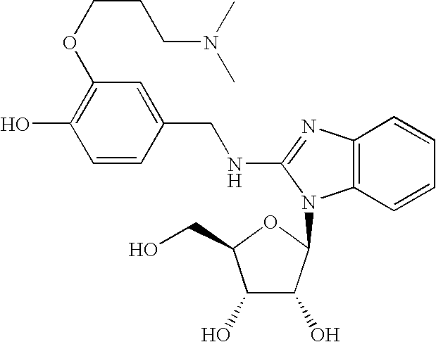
OC1=C(OCCCN(C)C)C=C(CNC2=NC3=C(N2C2C(O)C(O)C(CO)O2)C=CC=C3)C=C1
